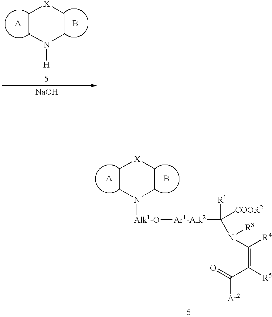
C1CN([H])CC[X]1.B.[NaOH].[Alk1-O]([Ar1-Alk2]C([R1])([COOR2])N([R3])C([R4])=C([R5])C(=O)[Ar2])N1CC[X]CC1.B
